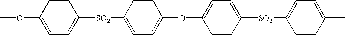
COC1=CC=C([SO2]C2=CC=C(OC3=CC=C([SO2]C4=CC=C(C)C=C4)C=C3)C=C2)C=C1
